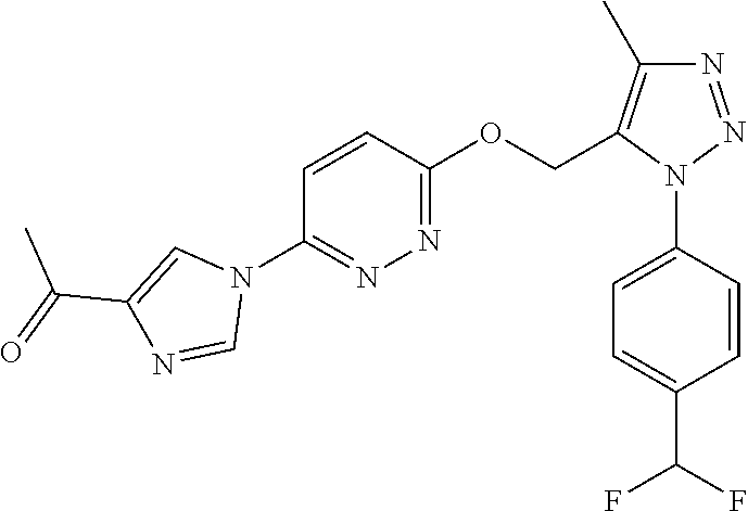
C1=CC(N2N=NC(C)=C2COC2=NN=C(N3C=C(C(=O)C)N=C3)C=C2)=CC=C1C(F)F
